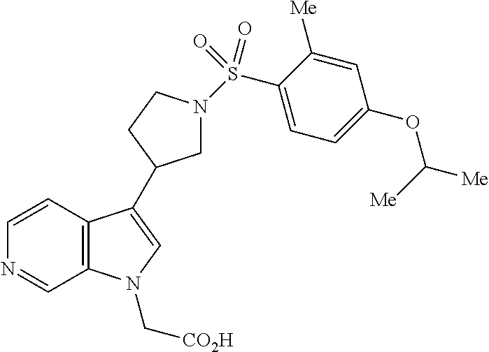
C12=C(C=CN=C1)C(C1CN(S(C3=CC=C(OC([Me])[Me])C=C3[Me])(=O)=O)CC1)=CN2C[CO2H]
